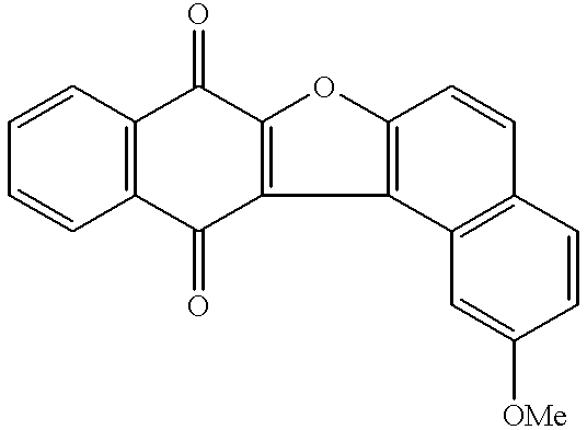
C1=CC2=C(C=C1)C(=O)C1=C(C2=O)OC2=C1C1=C(C=CC([OMe])=C1)C=C2
